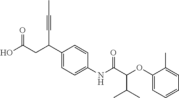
C1(C(CC(O)=O)C#CC)=CC=C(NC(C(OC2=CC=CC=C2C)C(C)C)=O)C=C1
